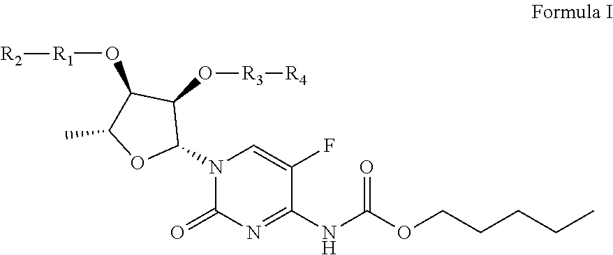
N1=C(NC(=O)OCCCCC)C(F)=CN(C2C(O[R3][R4])C(O[R1][R2])C(C)O2)C1=O
